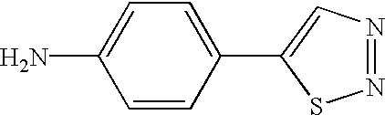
C1=CC(N)=CC=C1C1=CN=NS1
